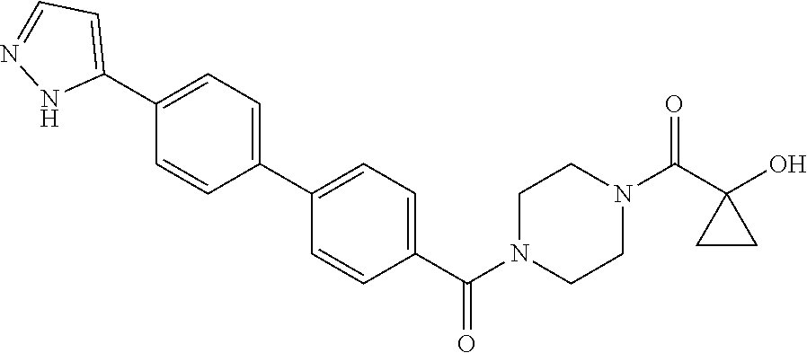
OC1(C(N2CCN(C(=O)C3=CC=C(C4=CC=C(C5=CC=NN5)C=C4)C=C3)CC2)=O)CC1
